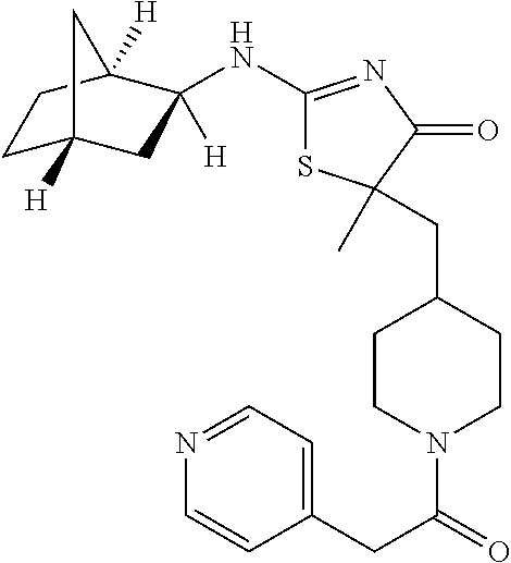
C1C2([H])CC(NC3=NC(=O)C(C)(CC4CCN(C(CC5=CC=NC=C5)=O)CC4)S3)([H])C([H])(C1)C2
